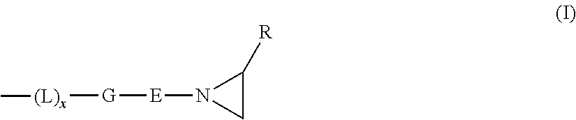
C1C([R])N1[E][G][(L)x]C
